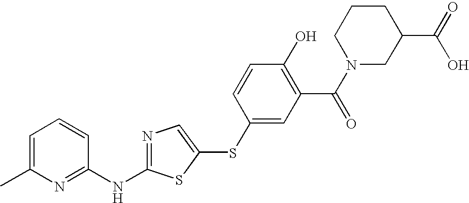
C1=C(C)N=C(NC2=NC=C(SC3=CC(C(N4CC(C(O)=O)CCC4)=O)=C(O)C=C3)S2)C=C1
